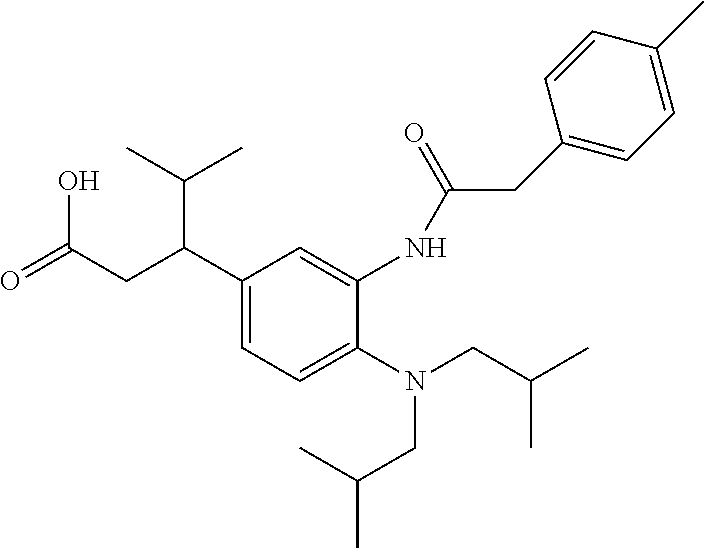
N(CC(C)C)(CC(C)C)C1=CC=C(C(CC(O)=O)C(C)C)C=C1NC(CC1=CC=C(C)C=C1)=O
